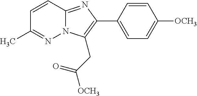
C1=CC2=NC(C3=CC=C([OCH3])C=C3)=C(CC([OCH3])=O)N2N=C1C
